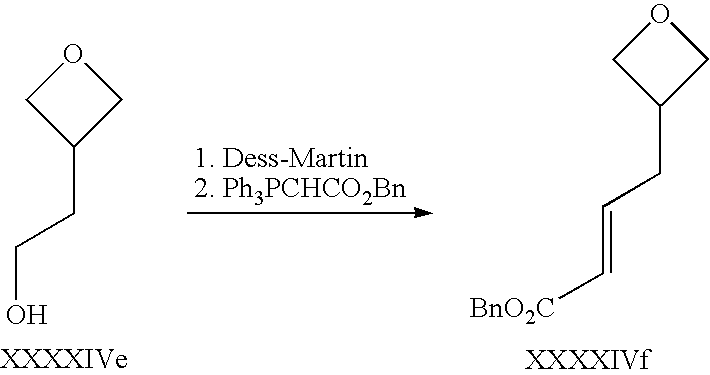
C1C(CC=C[BnO2C])CO1.C1C(CCO)CO1
